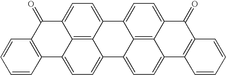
C1=CC=CC2=C1C1=CC=C3C4=C1C(=CC=C4C1=CC=C4C5=C1C3=CC=C5C1=C(C=CC=C1)C4=O)C2=O
